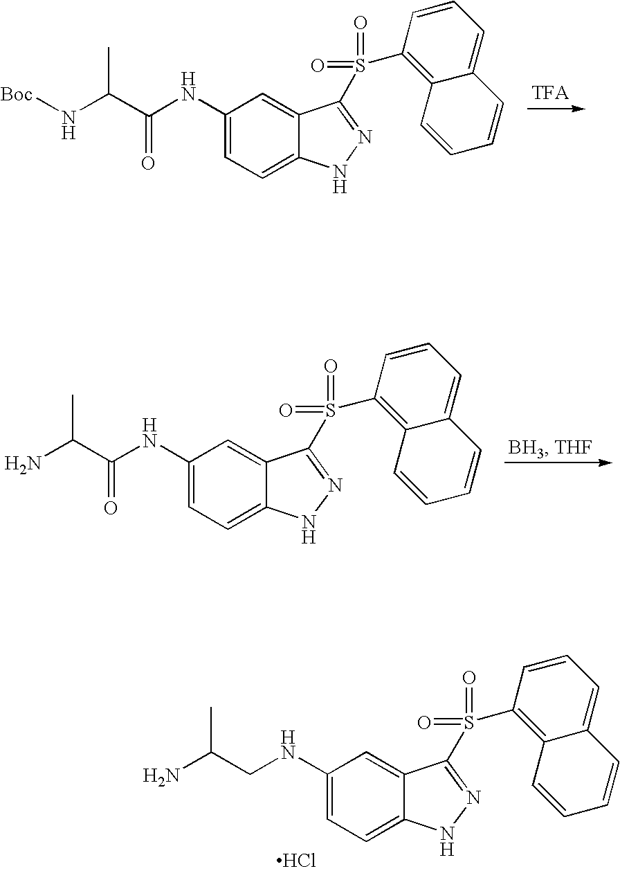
C1(NC(C(N[Boc])C)=O)=CC=C2C(=C1)C(S(=O)(=O)C1=C3C(=CC=C1)C=CC=C3)=NN2.C1(NC(C(N)C)=O)=CC=C2C(=C1)C(S(=O)(=O)C1=C3C(=CC=C1)C=CC=C3)=NN2.C1(NCC(N)C)=CC=C2C(=C1)C(S(=O)(=O)C1=C3C(=CC=C1)C=CC=C3)=NN2.Cl
